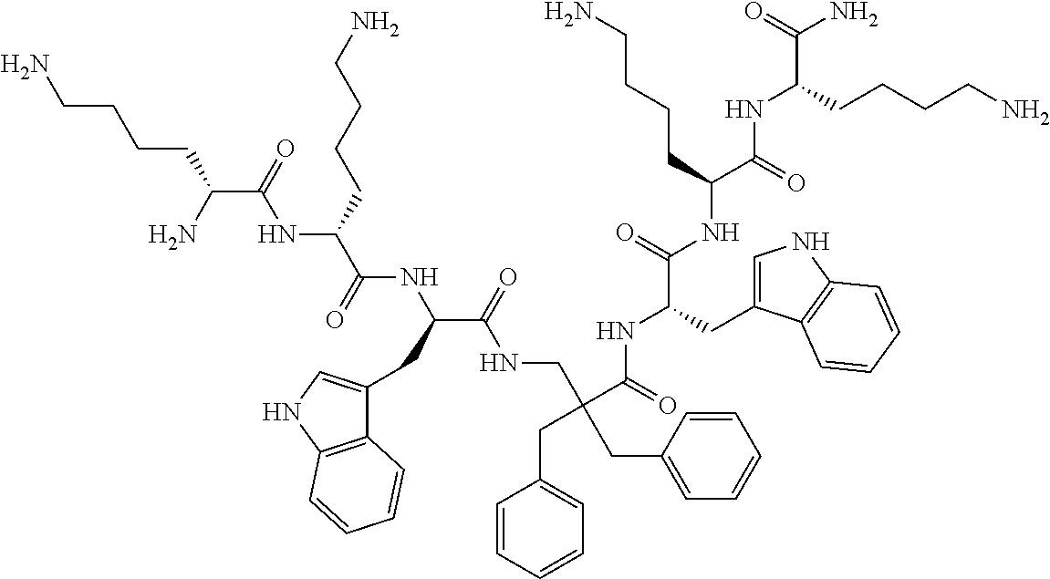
C(C(=O)NCC(CC1=CC=CC=C1)(C(=O)NC(C(=O)NC(C(=O)NC(C(=O)N)CCCCN)CCCCN)CC1=CNC2=C1C=CC=C2)CC1=CC=CC=C1)(NC(C(NC(C(N)CCCCN)=O)CCCCN)=O)CC1=CNC2=C1C=CC=C2
